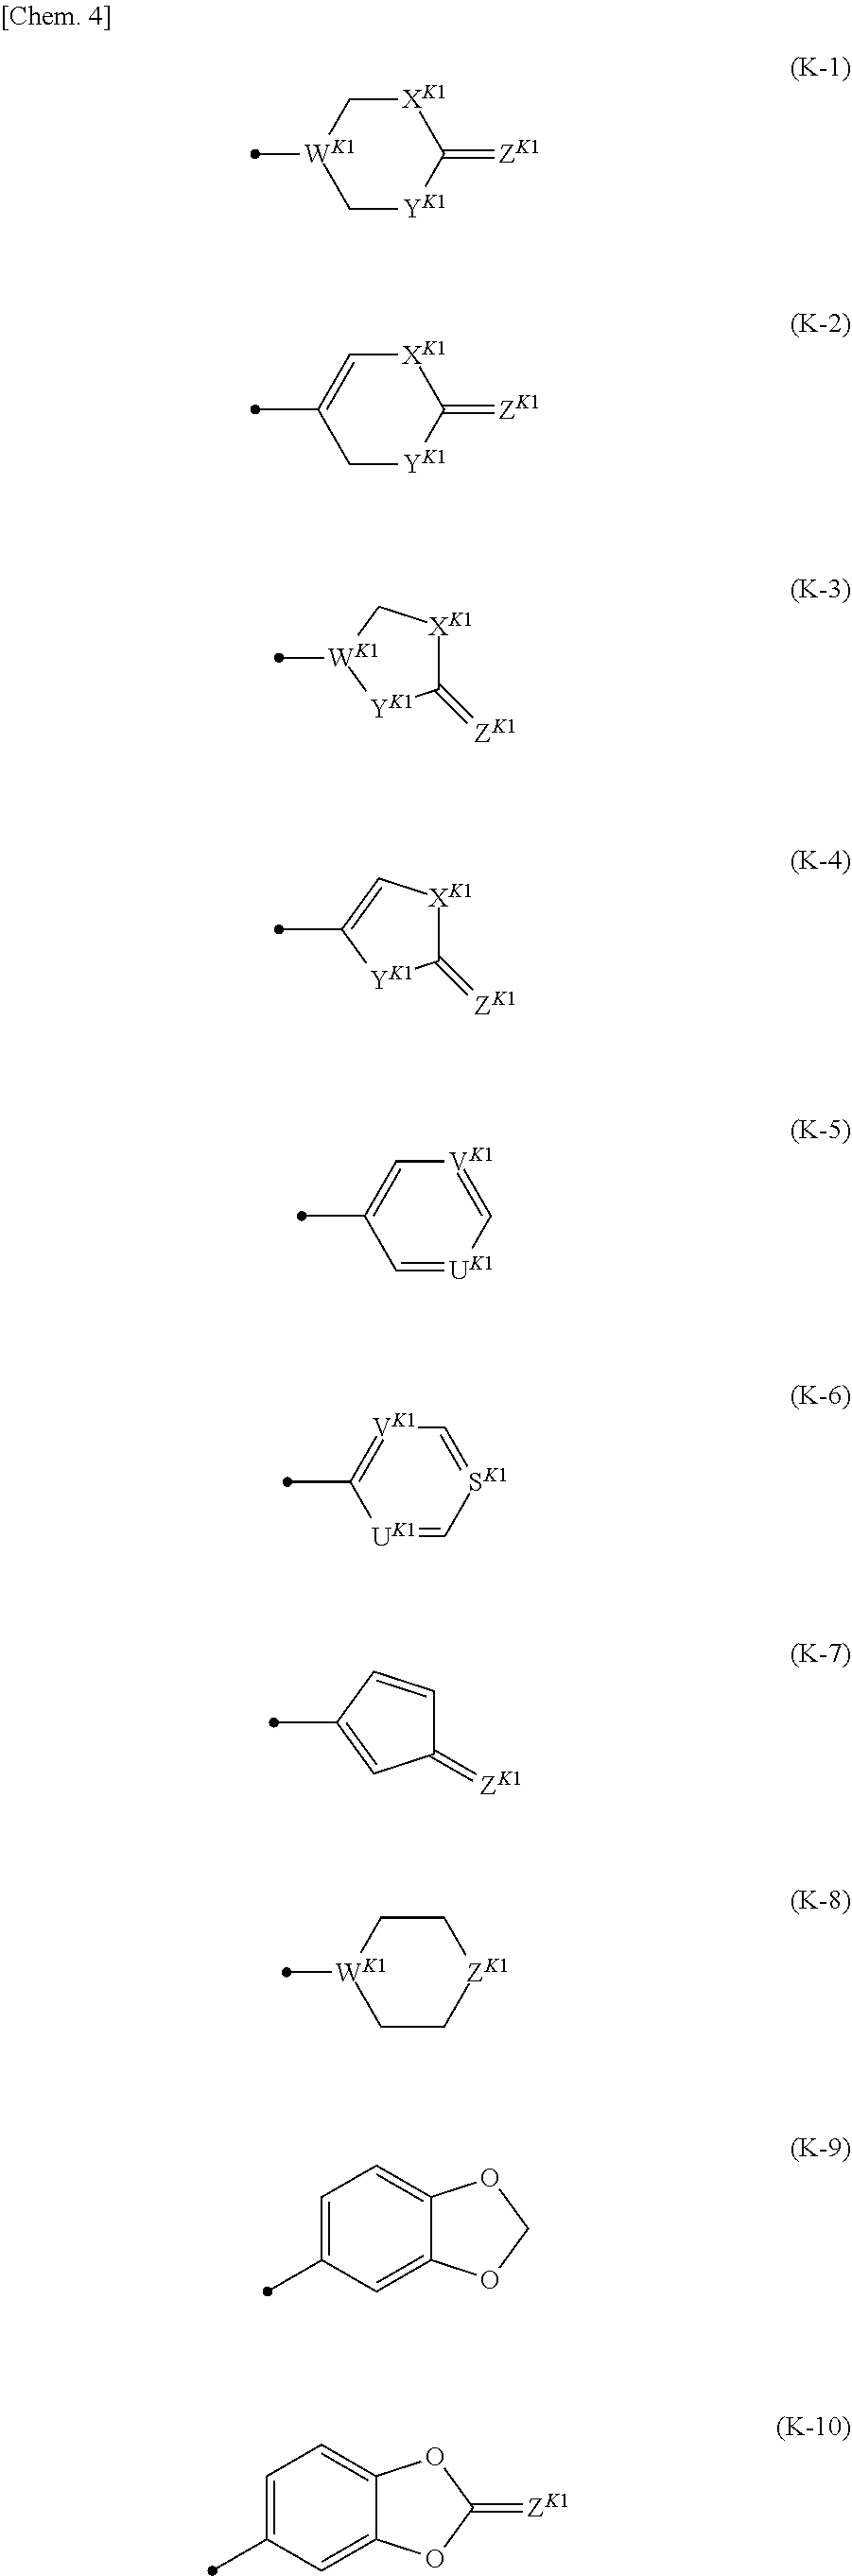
C1[YK1]C(=[ZK1])[XK1]C[WK1]1C.C1[YK1]C(=[ZK1])[XK1]C=C1C.[WK1]1(C)[YK1]C(=[ZK1])[XK1]C1.C1(C)=C[XK1]C(=[ZK1])[YK1]1.C1=[UK1]C=[VK1]C=C1C.[UK1]1=C[SK1]=C[VK1]=C1C.C1(C)=CC(=[ZK1])C=C1.C1C[ZK1]CC[WK1]1C.C1=C(C)C=C2C(=C1)OCO2.C1=C(C)C=C2C(=C1)OC(=[ZK1])O2
